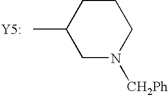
C1(C)CN([CH2Ph])CCC1.[Y5:]
